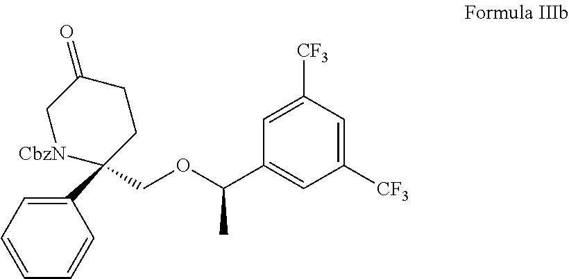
C1(C2(COC(C3=CC([CF3])=CC([CF3])=C3)C)CCC(=O)C[CbzN]2)=CC=CC=C1
